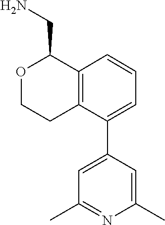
C1=CC=C(C2=CC(C)=NC(C)=C2)C2=C1C(CN)OCC2
